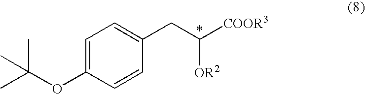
CC(OC1=CC=C(CC([COOR3])[OR2])C=C1)(C)C
